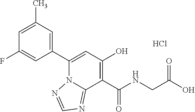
C1(C2=CC(O)=C(C(NCC(O)=O)=O)C3=NC=NN23)=CC(C)=CC(F)=C1.Cl
